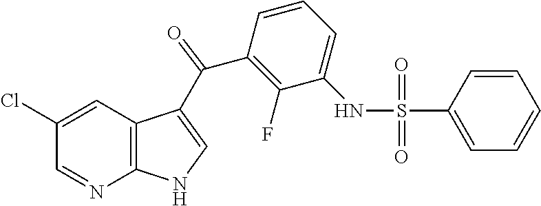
C1=NC2=C(C=C1Cl)C(C(C1=C(F)C(NS(=O)(=O)C3=CC=CC=C3)=CC=C1)=O)=CN2
